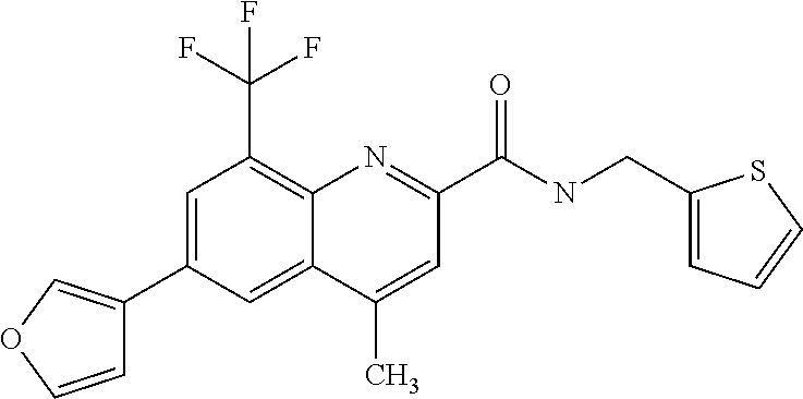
C12=CC(C3=COC=C3)=CC(C(F)(F)F)=C1N=C(C(NCC1=CC=CS1)=O)C=C2C
